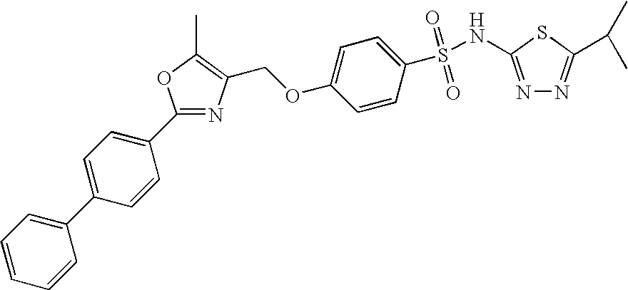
C(OC1=CC=C(S(=O)(=O)NC2=NN=C(C(C)C)S2)C=C1)C1=C(C)OC(C2=CC=C(C3=CC=CC=C3)C=C2)=N1
